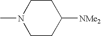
CN1CCC([NMe2])CC1
